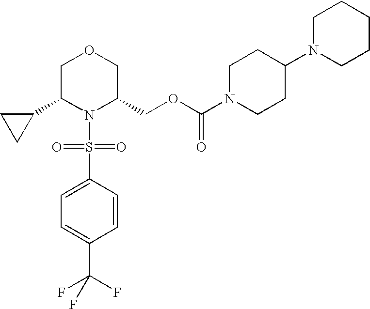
C1(C2N(S(=O)(=O)C3=CC=C(C(F)(F)F)C=C3)C(COC(=O)N3CCC(N4CCCCC4)CC3)COC2)CC1
